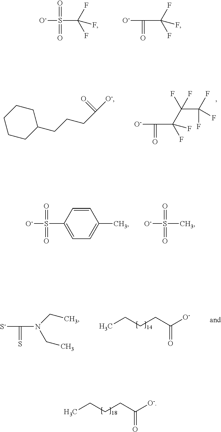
[O-]S(C(F)(F)F)(=O)=O.[O-]C(C(F)(F)F)=O.C1CCC(CCCC([O-])=O)CC1.[O-]C(C(C(C(F)(F)F)(F)F)(F)F)=O.[O-]S(C1=CC=C(C)C=C1)(=O)=O.[O-]S(C)(=O)=O.O=C(CCCC)[O-].O=C(CCCC)[O-].[S-]C(N(CC)CC)=S
